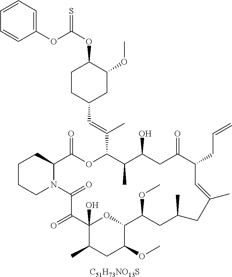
C1CCN2C(C1)C(=O)OC(C(=CC1CC(OC)C(OC(OC3=CC=CC=C3)=S)CC1)C)C(C)C(O)CC(=O)C(CC=C)C=C(C)CC(C)CC(OC)C1OC(O)(C(=O)C2=O)C(C)CC1OC.[C51H73NO13S]
